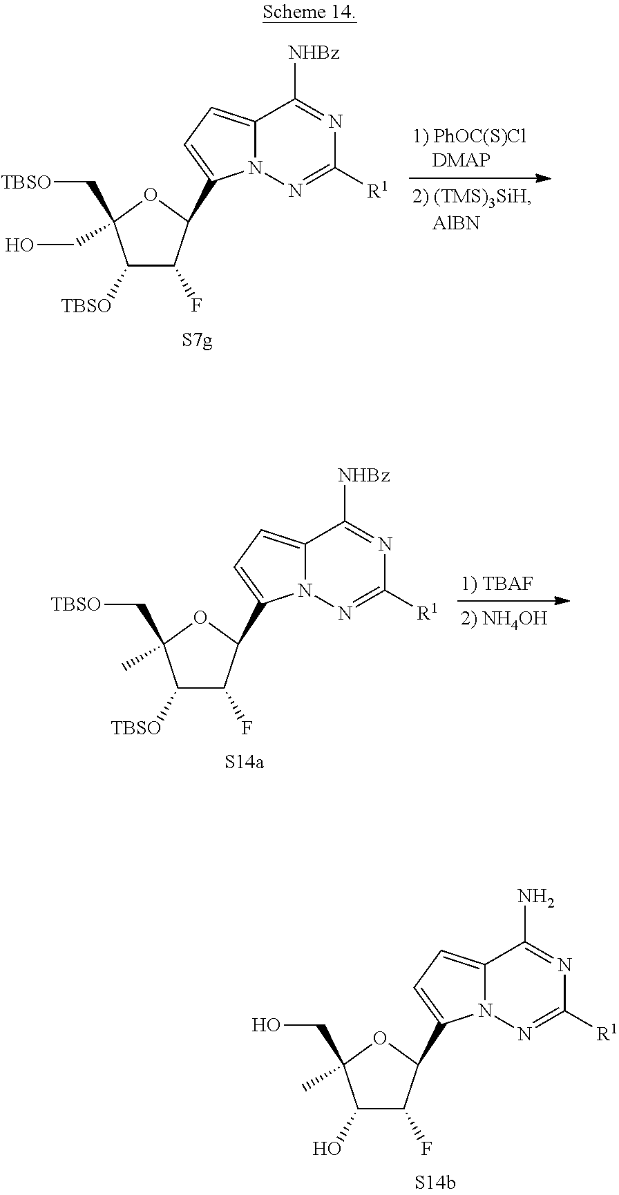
C1([TBSO])C(F)C(C2=CC=C3N2N=C([R1])N=C3[NHBz])OC1(C[TBSO])CO.C1([TBSO])C(F)C(C2=CC=C3N2N=C([R1])N=C3[NHBz])OC1(C[TBSO])C.C1(O)C(F)C(C2=CC=C3N2N=C([R1])N=C3N)OC1(CO)C
